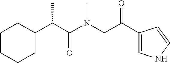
C1CCCC(C(C(N(CC(C2=CNC=C2)=O)C)=O)C)C1
